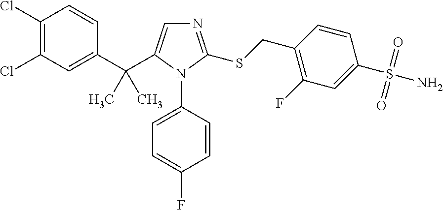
C1(Cl)=C(Cl)C=C(C(C2=CN=C(SCC3=C(F)C=C(S(N)(=O)=O)C=C3)N2C2=CC=C(F)C=C2)(C)C)C=C1
